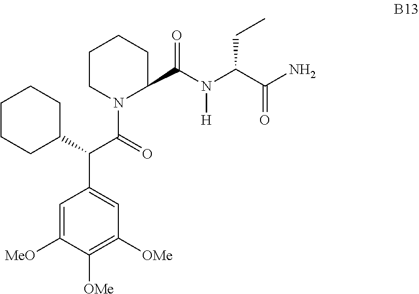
C1=C([MeO])C([OMe])=C([OMe])C=C1C(C1CCCCC1)C(=O)N1C(C(N(C(C(=O)N)CC)[H])=O)CCCC1
